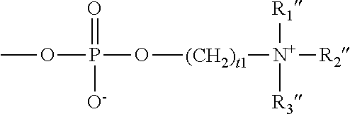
COP(O[(CH2)t1][N+]([R2])([R1])[R3])(=O)[O-]
